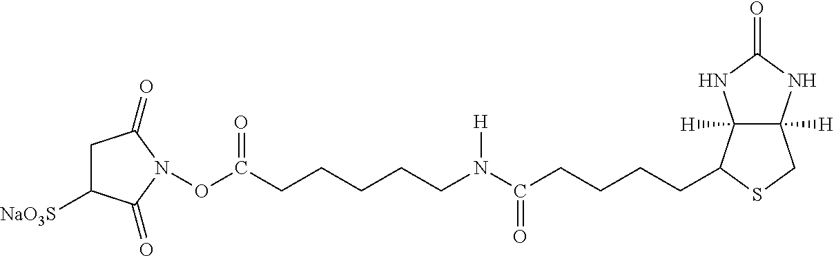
C12([H])C([H])(C(CCCCC(=O)N(CCCCCC(ON3C(=O)C([NaO3S])CC3=O)=O)[H])SC1)NC(=O)N2
